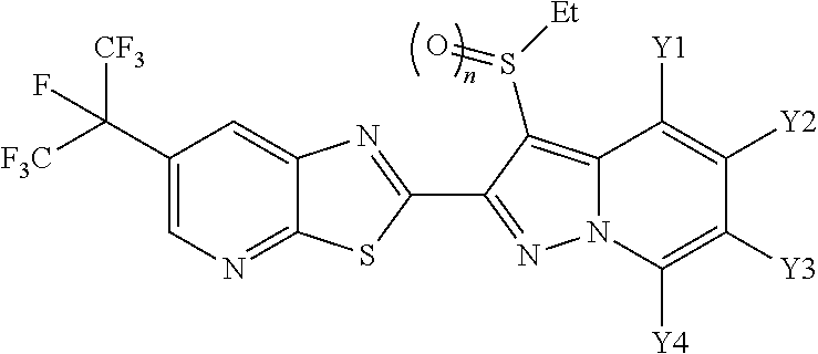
C12=NC=C(C([F3C])([CF3])F)C=C1N=C(C1=NN3C(=C1S([Et])=O)C([Y1])=C([Y2])C([Y3])=C3[Y4])S2
